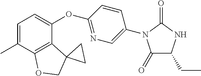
C1=C(C)C2=C(C(OC3=NC=C(N4C(=O)C(CC)NC4=O)C=C3)=C1)C1(CO2)CC1
